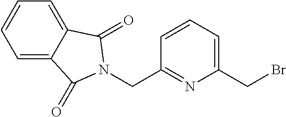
C1=C2C(=CC=C1)C(=O)N(CC1=NC(CBr)=CC=C1)C2=O
